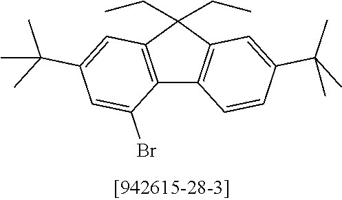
C12=C(C(CC)(CC)C3=C1C=CC(C(C)(C)C)=C3)C=C(C(C)(C)C)C=C2Br
